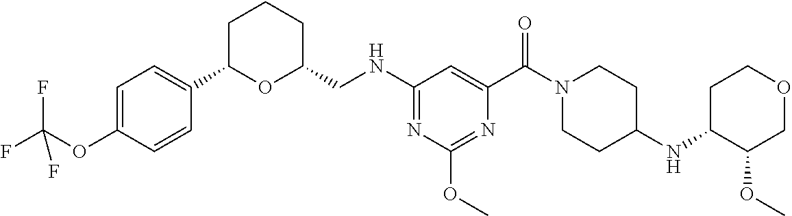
N(C1=NC(OC)=NC(C(N2CCC(NC3C(OC)COCC3)CC2)=O)=C1)CC1CCCC(C2=CC=C(OC(F)(F)F)C=C2)O1
